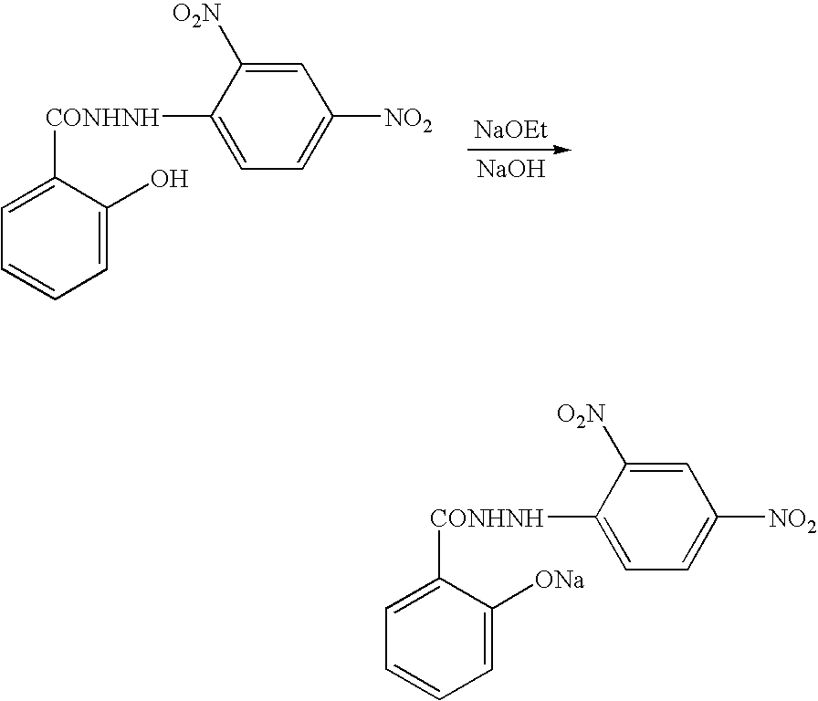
[NaOEt].[NaOH].C1=CC=C(O)C([CONHNH]C2=CC=C([NO2])C=C2[O2N])=C1.C1=CC=C([ONa])C([CONHNH]C2=CC=C([NO2])C=C2[O2N])=C1
